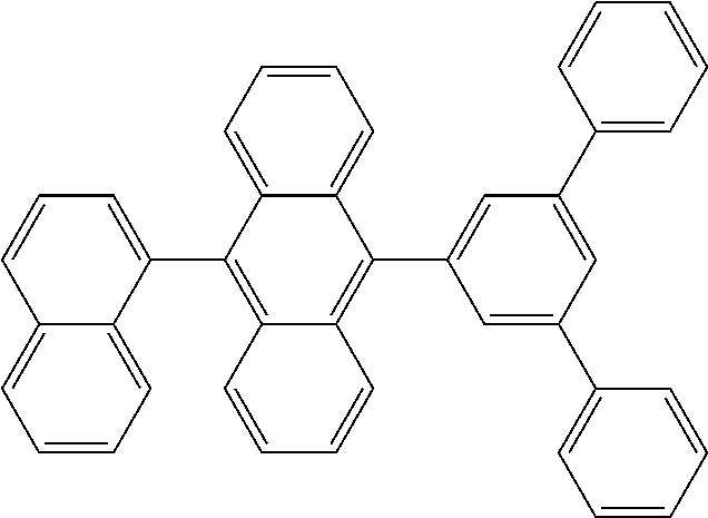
C1=CC=C2C(=C1)C(C1=CC(C3=CC=CC=C3)=CC(C3=CC=CC=C3)=C1)=C1C(=C2C2=CC=CC3=CC=CC=C23)C=CC=C1
